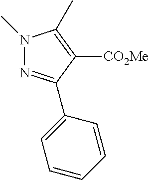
N1(C)N=C(C2=CC=CC=C2)C([CO2Me])=C1C
